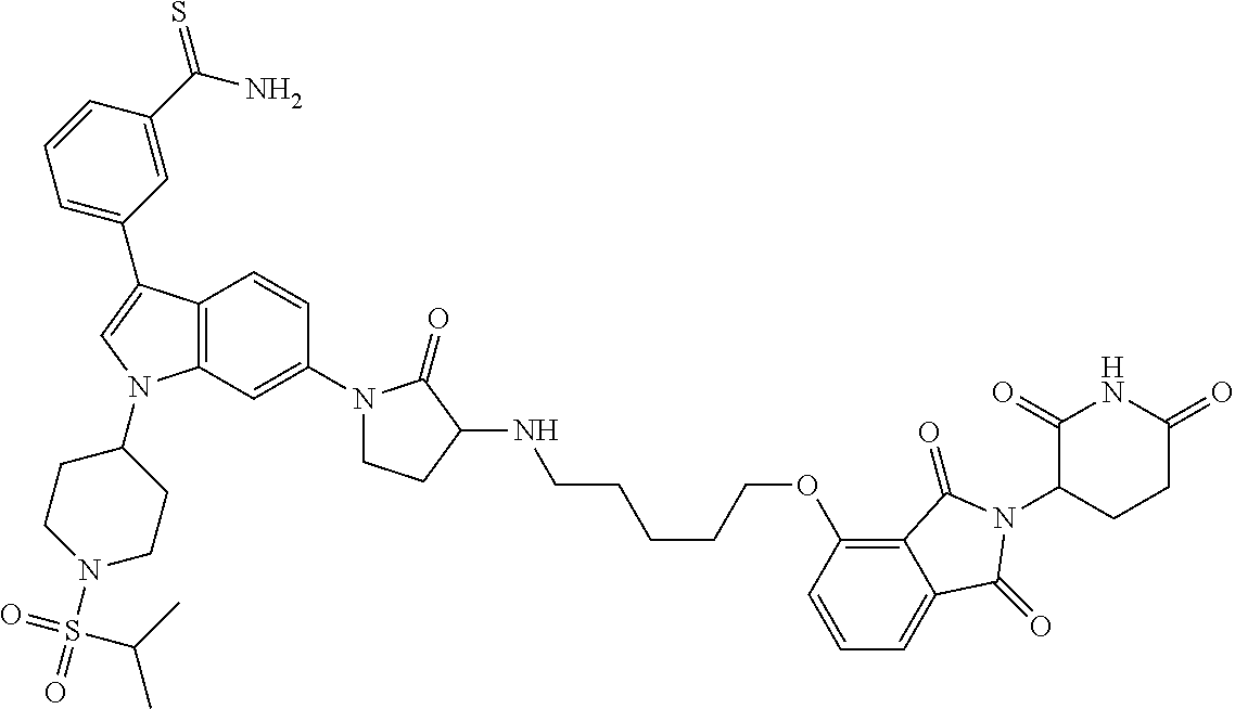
C12=C(C=C(N3CCC(NCCCCCOC4=C5C(=CC=C4)C(=O)N(C4CCC(=O)NC4=O)C5=O)C3=O)C=C1)N(C1CCN(S(=O)(=O)C(C)C)CC1)C=C2C1=CC=CC(C(N)=S)=C1
